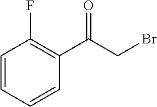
C1=CC=CC(C(CBr)=O)=C1F
